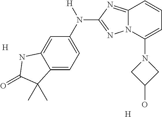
C12=CC=C(N([H])C3=NN4C(=N3)C=CC=C4N3CC(O)C3)C=C1NC(=O)C2(C)C.[H].[H]
